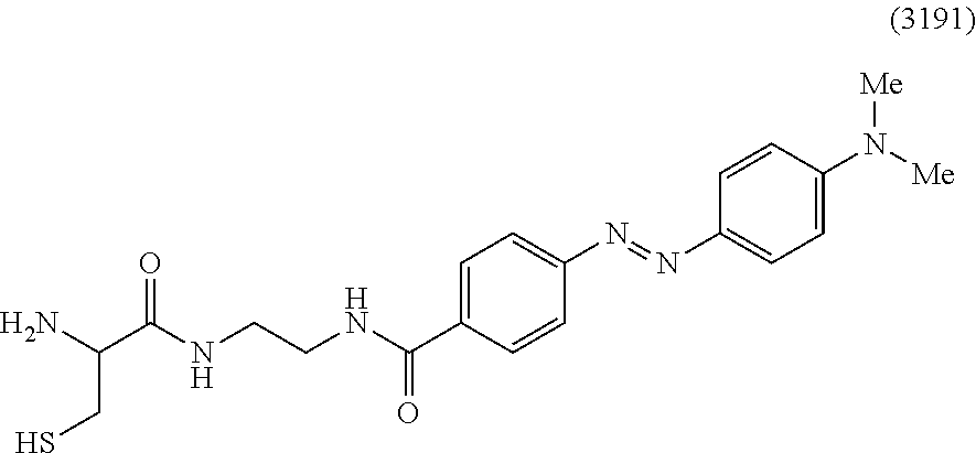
C1=C(C(NCCNC(C(N)CS)=O)=O)C=CC(N=NC2=CC=C(N([Me])[Me])C=C2)=C1
